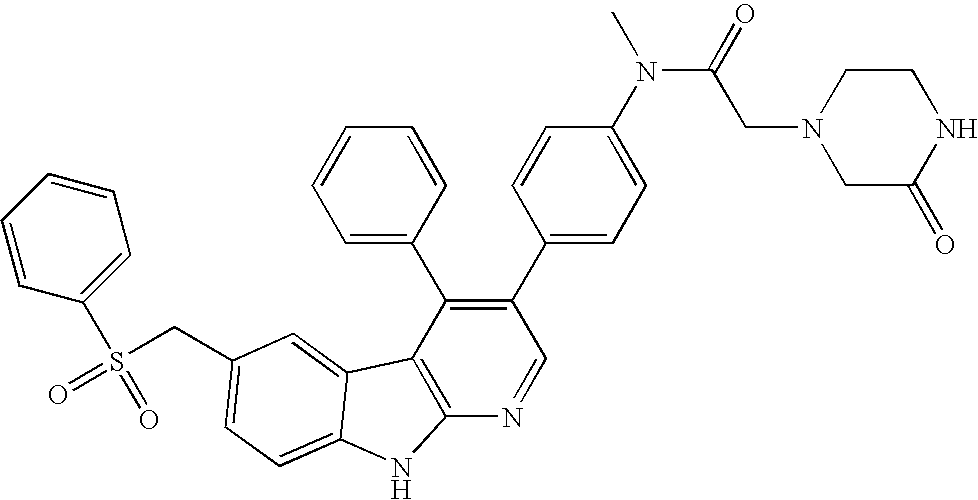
C(C1=CC=C2C(=C1)C1=C(N=CC(C3=CC=C(N(C)C(=O)CN4CC(=O)NCC4)C=C3)=C1C1=CC=CC=C1)N2)S(=O)(C1=CC=CC=C1)=O
